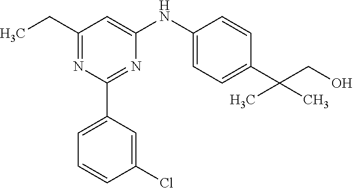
C1(NC2=CC(CC)=NC(C3=CC=CC(Cl)=C3)=N2)=CC=C(C(CO)(C)C)C=C1
